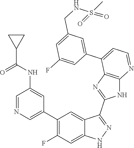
C1=NC=C(C2=C(F)C=C3C(=C2)C(C2=NC4=C(N2)N=CC=C4C2=CC(CNS(=O)(C)=O)=CC(F)=C2)=NN3)C=C1NC(C1CC1)=O
